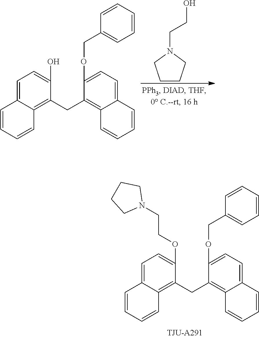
N1(CCO)CCCC1.C1=C2C(=C(CC3=C4C(=CC=C3OCC3=CC=CC=C3)C=CC=C4)C(O)=C1)C=CC=C2.C1=C2C(=C(CC3=C4C(=CC=C3OCC3=CC=CC=C3)C=CC=C4)C(OCCN3CCCC3)=C1)C=CC=C2
